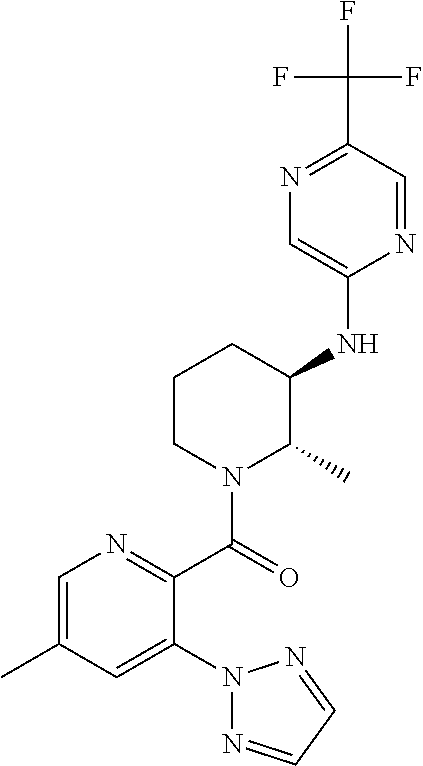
C1=NC(NC2CCCN(C(=O)C3=NC=C(C)C=C3N3N=CC=N3)C2C)=CN=C1C(F)(F)F
